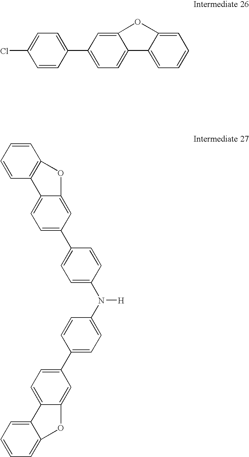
C1=CC=C2C(=C1)C1=CC=C(C3=CC=C(N(C4=CC=C(C5=CC=C6C(=C5)OC5=C6C=CC=C5)C=C4)[H])C=C3)C=C1O2.C1=CC(C2=CC=C3C(=C2)OC2=CC=CC=C32)=CC=C1Cl
